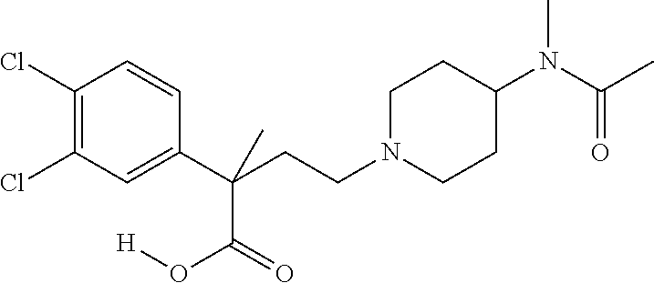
C1N(CCC(C2=CC(Cl)=C(Cl)C=C2)(C(O[H])=O)C)CCC(N(C(C)=O)C)C1
